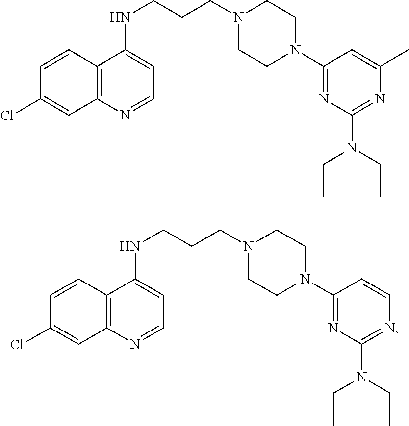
C1=CC2=C(C=C1Cl)N=CC=C2NCCCN1CCN(C2=NC(N(CC)CC)=NC(C)=C2)CC1.C1=CC2=C(C=C1Cl)N=CC=C2NCCCN1CCN(C2=NC(N(CC)CC)=NC=C2)CC1
